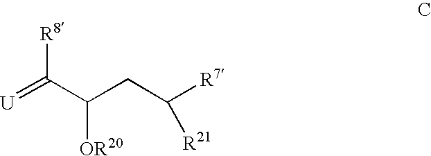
[U]=C([R8])C([OR20])CC([R21])[R7]
